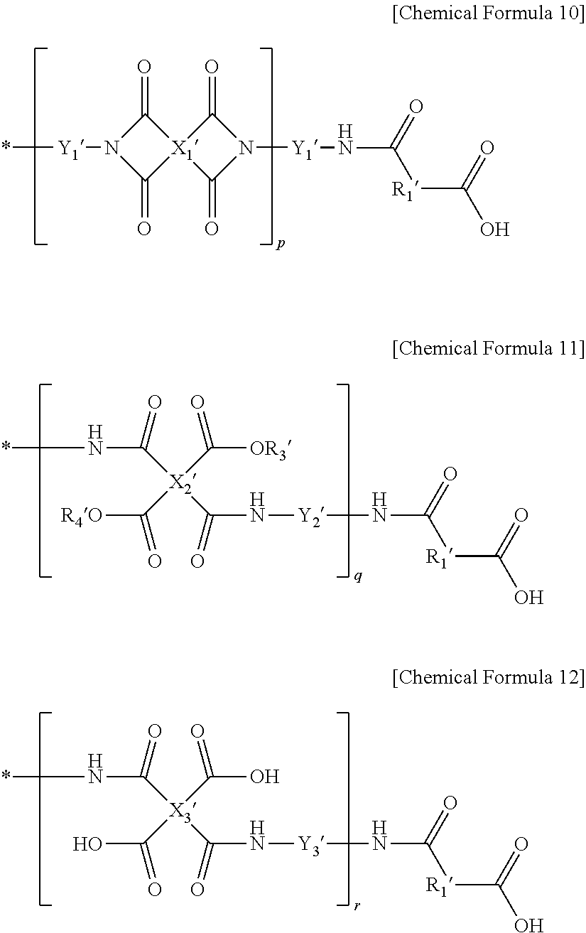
[X1]12(C(=O)N([Y1]*)C1=O)C(=O)N([Y1]NC([R1]C(O)=O)=O)C2=O.[Y2](NC([R1]C(O)=O)=O)NC(=O)[X2](C(=O)[R4O])(C([OR3])=O)C(=O)N*.[Y3](NC([R1]C(O)=O)=O)NC(=O)[X3](C(=O)O)(C(O)=O)C(=O)N*
